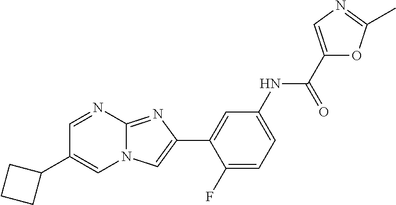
C1=NC2=NC(C3=CC(NC(C4=CN=C(C)O4)=O)=CC=C3F)=CN2C=C1C1CCC1
